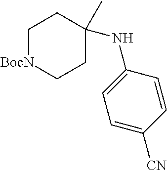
C1[BocN]CCC(C)(NC2=CC=C([CN])C=C2)C1
